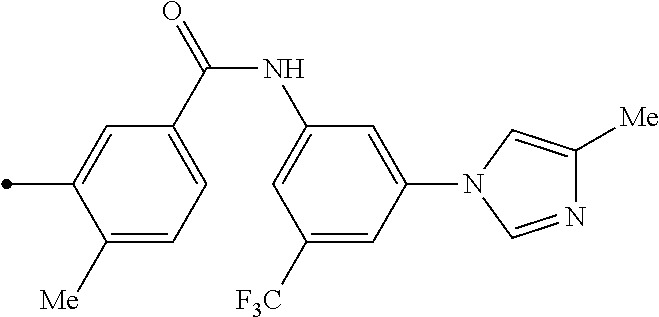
C1([Me])=CC=C(C(=O)NC2=CC([F3C])=CC(N3C=C([Me])N=C3)=C2)C=C1C
